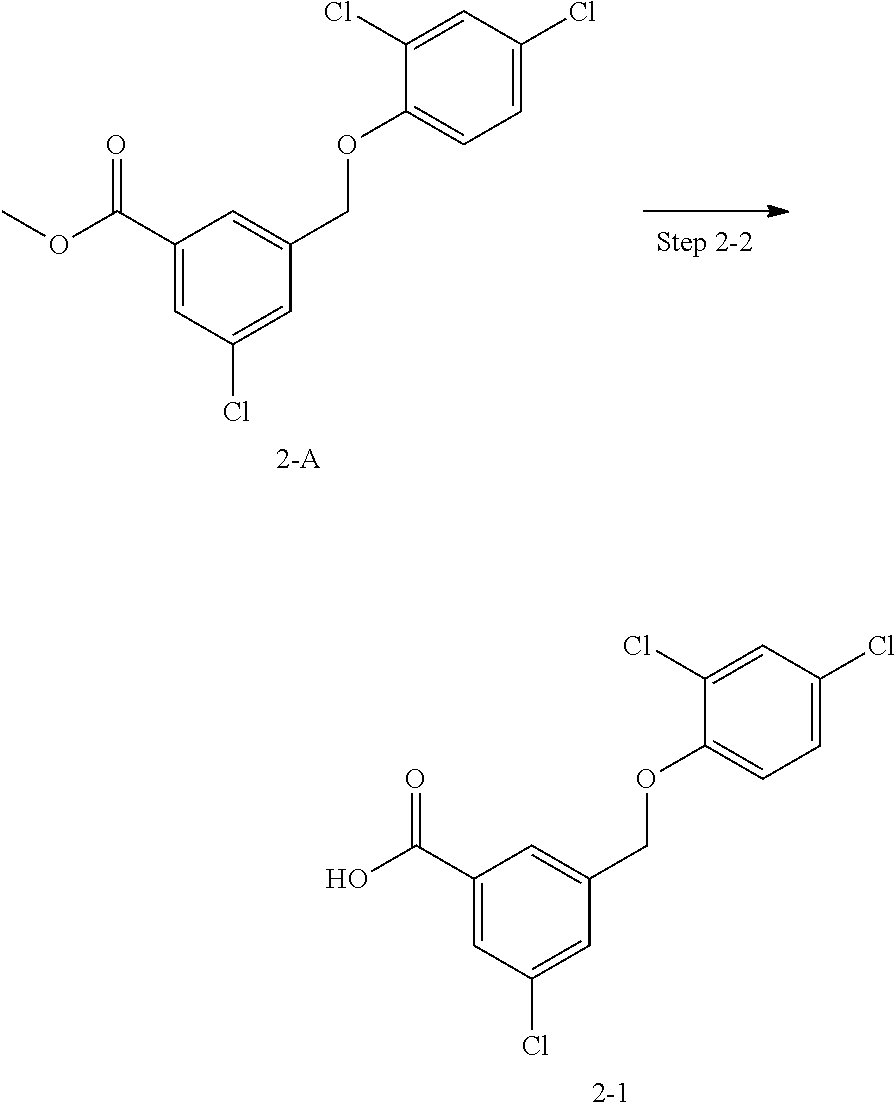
C1(C(O)=O)=CC(Cl)=CC(COC2=CC=C(Cl)C=C2Cl)=C1.[2-1].C1(C(OC)=O)=CC(Cl)=CC(COC2=CC=C(Cl)C=C2Cl)=C1.[2-A]
